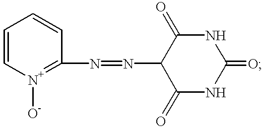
N(=NC1C(=O)NC(=O)NC1=O)C1=[N+]([O-])C=CC=C1
